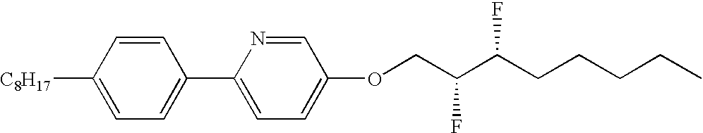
C1=C(C2=CC=C(OCC(C(CCCCC)F)F)C=N2)C=CC([C8H17])=C1
